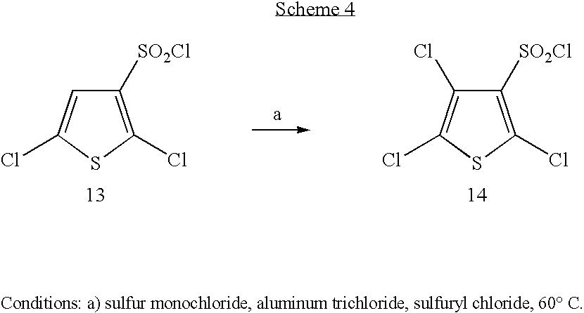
C1([SO2Cl])=C(Cl)SC(Cl)=C1.C1([SO2Cl])=C(Cl)SC(Cl)=C1Cl
